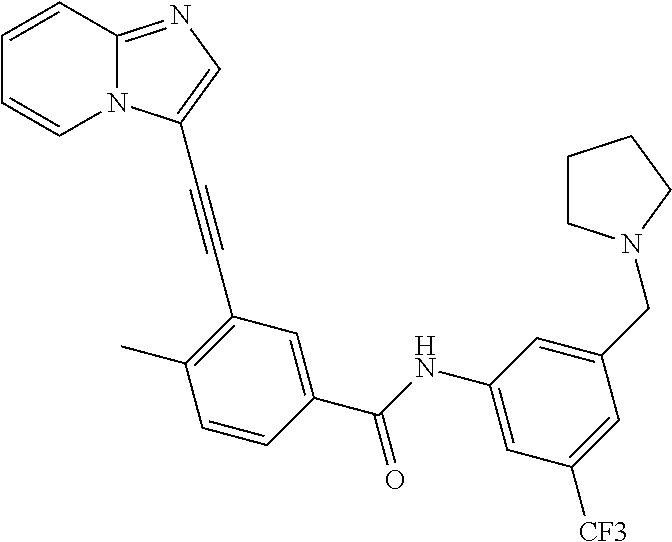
C1=CC2=NC=C(C#CC3=C(C)C=CC(C(=O)NC4=CC([CF3])=CC(CN5CCCC5)=C4)=C3)N2C=C1
